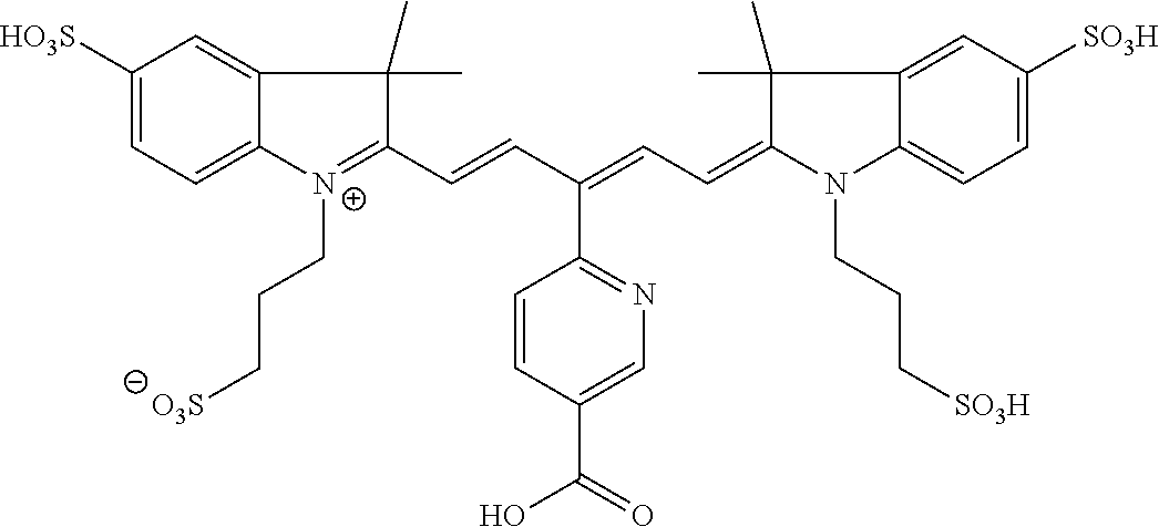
C1([HO3S])=CC=C2C(=C1)C(C)(C)C(C=CC(=CC=C1N(CCC[SO3H])C3=CC=C([SO3H])C=C3C1(C)C)C1=NC=C(C(O)=O)C=C1)=[N+]2CCC[O3S]
